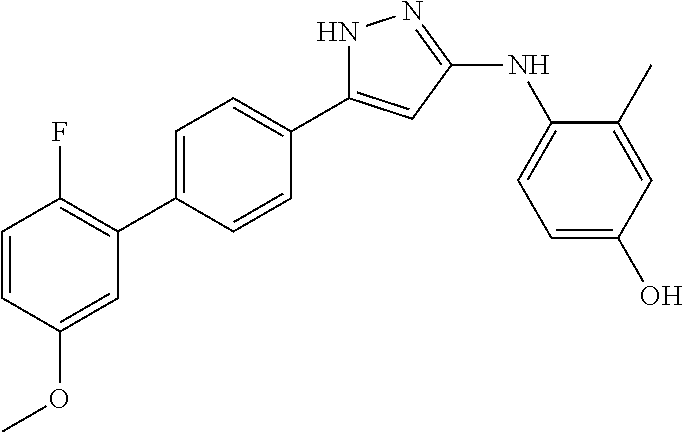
N1C(C2=CC=C(C3=C(F)C=CC(OC)=C3)C=C2)=CC(NC2=CC=C(O)C=C2C)=N1
